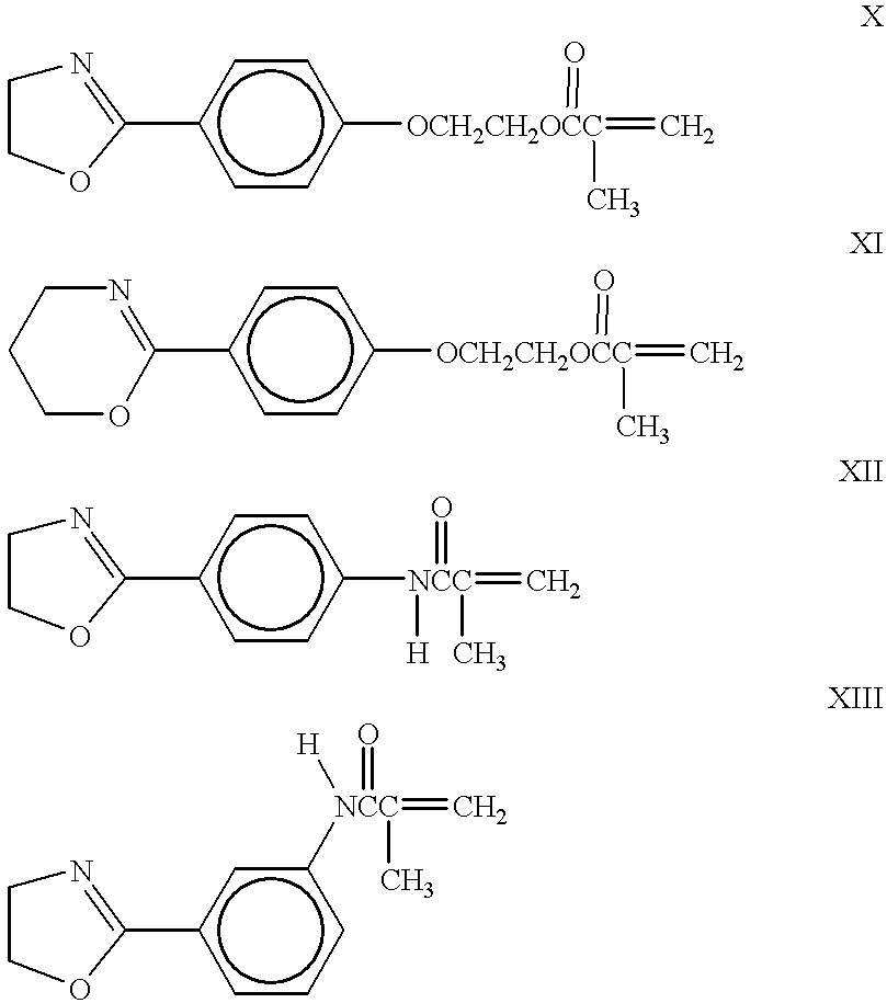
N1=C(c2ccc([OCH2CH2OCC](=C)(=O)C)cc2)OCC1.c1(C2=NCCCO2)ccc([OCH2CH2OCC](=C)(=O)C)cc1.N1=C(c2ccc([NCC]([H])(=O)(C)=C)cc2)OCC1.N1=C(c2cccc([NCC]([H])(=C)(=O)C)c2)OCC1
